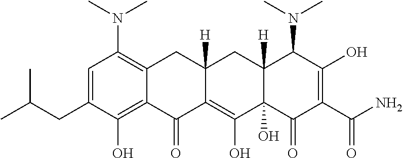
C1=C(CC(C)C)C(O)=C2C(=C1N(C)C)CC1([H])C(=C(O)C3(O)C([H])(C1)C(N(C)C)C(O)=C(C(N)=O)C3=O)C2=O
